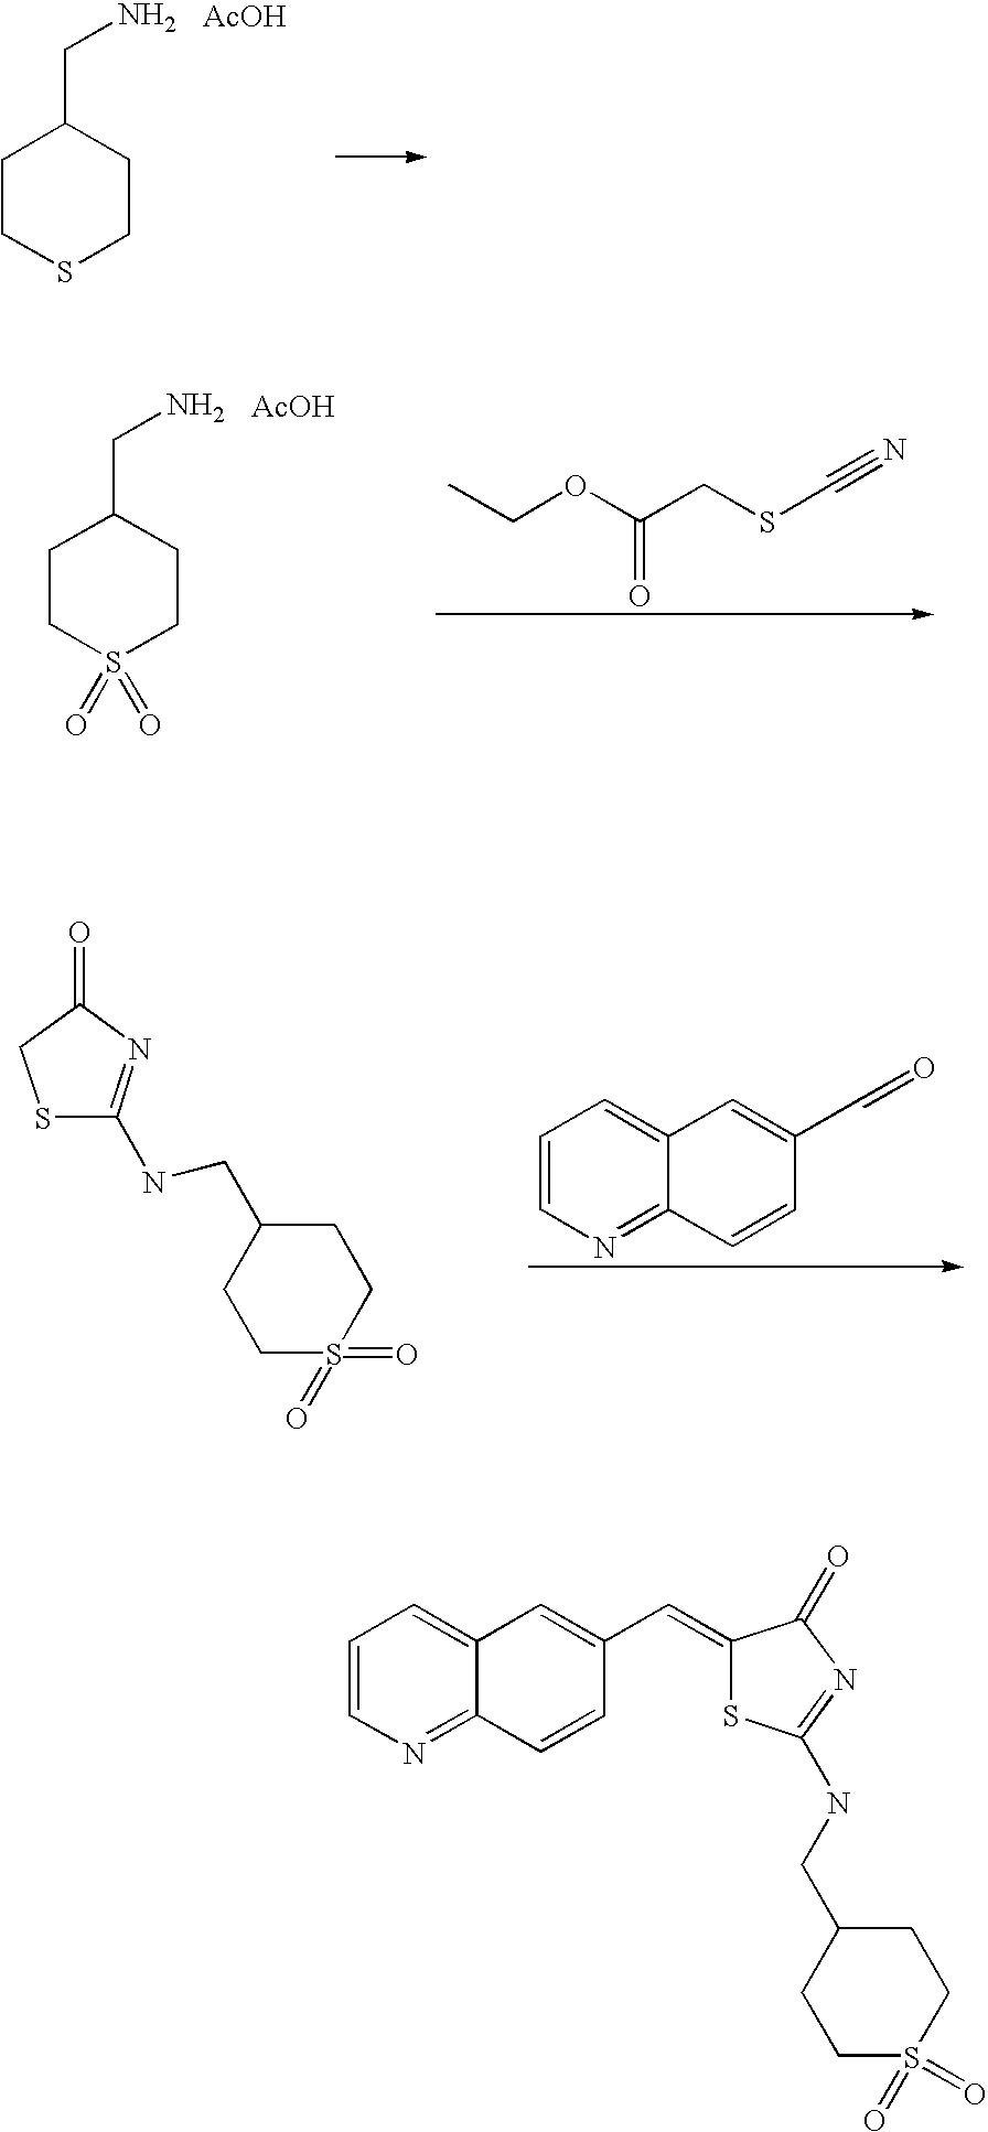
S1C(NCC2CCS(=O)(=O)CC2)=NC(=O)C1.C1=CN=C2C(=C1)C=C(C=O)C=C2.C1CSCCC1CN.[AcOH].O(C(CSC#N)=O)CC.C1CS(=O)(=O)CCC1CN.[AcOH].C1=CN=C2C(=C1)C=C(C=C1SC(NCC3CCS(=O)(=O)CC3)=NC1=O)C=C2
